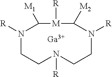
N1([R])CCN([R])CCN([R])C([M2])[M]([R])C1[M1].[Ga]
